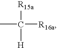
CC([R15a])([H])[R16a]
